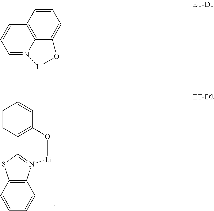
C1=CC=CC2=C1SC1=N2[Li]OC2=C1C=CC=C2.C12=C3C(=CC=C1)O[Li]N3=CC=C2
